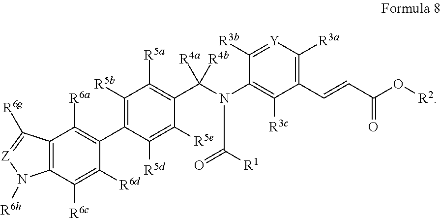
C1([R3b])=[Y]C([R3a])=C(C=CC(O[R2])=O)C([R3c])=C1N(C(=O)[R1])C(C1=C([R5a])C([R5b])=C(C2=C([R6a])C3=C(C([R6c])=C2[R6d])N([R6h])[Z]=C3[R6g])C([R5d])=C1[R5e])([R4a])[R4b]
